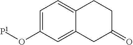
C1=C(O[P1])C=C2C(=C1)CCC(=O)C2
